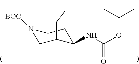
C1(NC(OC(C)(C)C)=O)C2CN([BOC])CC1CC2
